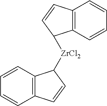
C1=CC2=C(C=C1)C=CC2[ZrCl2]C1C2=C(C=CC=C2)C=C1
